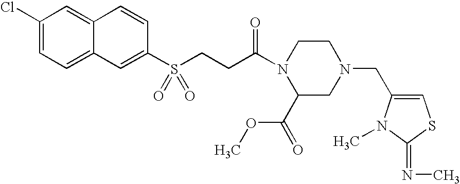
C1(Cl)=CC=C2C(=C1)C=CC(S(CCC(N1C(C(=O)OC)CN(CC3=CSC(=NC)N3C)CC1)=O)(=O)=O)=C2
